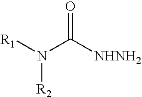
[R1]N(C([NHNH2])=O)[R2]
